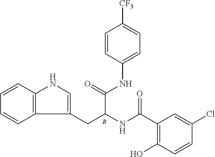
C1=CC2=C(C=C1)NC=C2CC(NC(C1=C(O)C=CC(Cl)=C1)=O)C(=O)NC1=CC=C([CF3])C=C1.[R]
